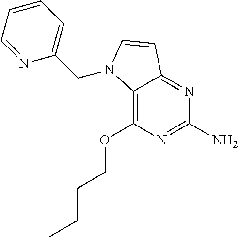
C12=C(OCCCC)N=C(N)N=C1C=CN2CC1=CC=CC=N1
